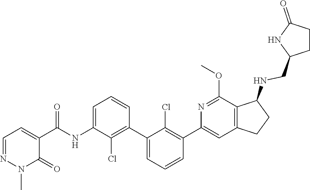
CN1N=CC=C(C(NC2=CC=CC(C3=CC=CC(C4=CC5=C(C(NCC6NC(=O)CC6)CC5)C(OC)=N4)=C3Cl)=C2Cl)=O)C1=O
